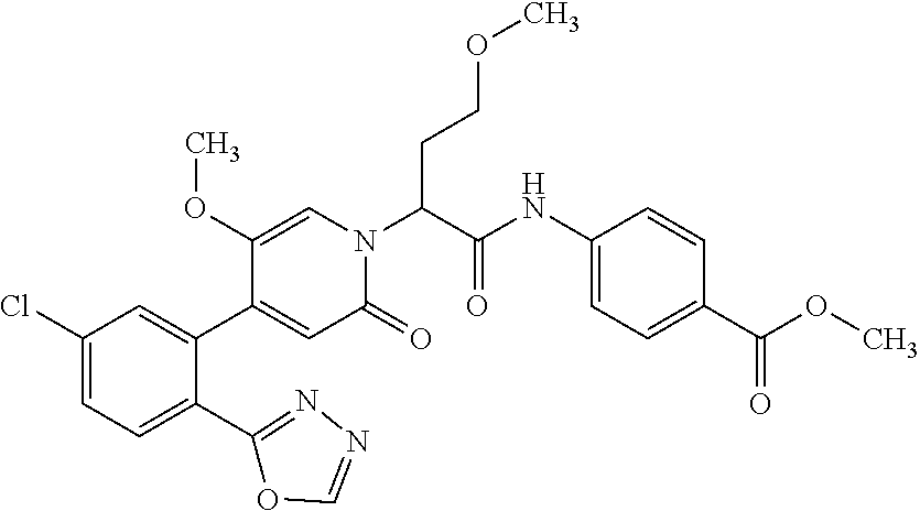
C1(Cl)=CC=C(C2=NN=CO2)C(C2=CC(=O)N(C(C(=O)NC3=CC=C(C(OC)=O)C=C3)CCOC)C=C2OC)=C1
